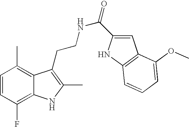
C1=CC(F)=C2C(=C1C)C(CCNC(=O)C1=CC3=C(N1)C=CC=C3OC)=C(C)N2
